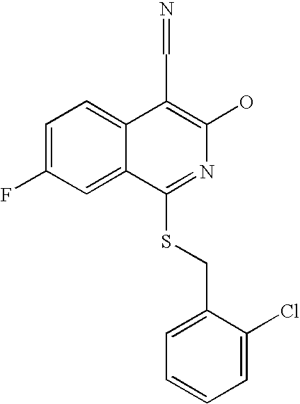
C1=C(F)C=C2C(=C1)C(C=N)=C(O)N=C2SCC1=CC=CC=C1Cl
